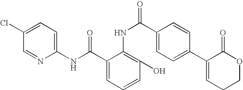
C1(NC(=O)C2=CC=CC(O)=C2NC(=O)C2=CC=C(C3=CCCOC3=O)C=C2)=CC=C(Cl)C=N1
